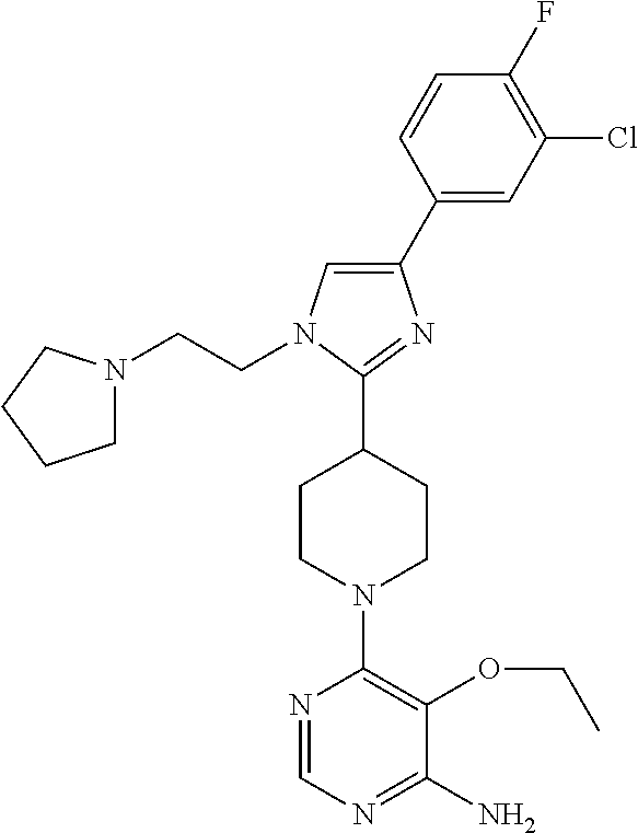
C1(C2CCN(C3=C(OCC)C(N)=NC=N3)CC2)=NC(C2=CC(Cl)=C(F)C=C2)=CN1CCN1CCCC1
